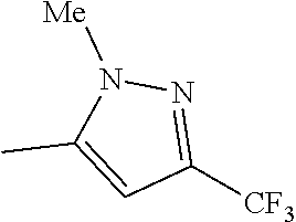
C1([CF3])=NN([Me])C(C)=C1
